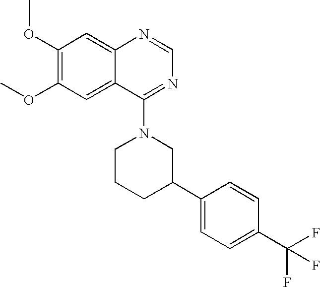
C1(OC)=C(OC)C=C2C(=C1)N=CN=C2N1CCCC(C2=CC=C(C(F)(F)F)C=C2)C1
